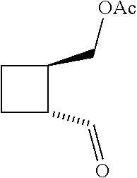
C1(C[OAc])CCC1C=O
